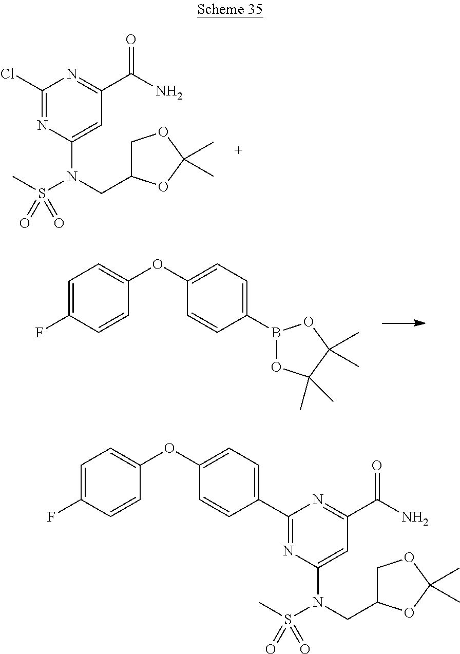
C1(Cl)=NC(N(CC2COC(C)(C)O2)S(C)(=O)=O)=CC(C(N)=O)=N1.C1=C(F)C=CC(OC2=CC=C(B3OC(C)(C)C(C)(C)O3)C=C2)=C1.C1(C2=CC=C(OC3=CC=C(F)C=C3)C=C2)=NC(N(CC2COC(C)(C)O2)S(C)(=O)=O)=CC(C(N)=O)=N1
